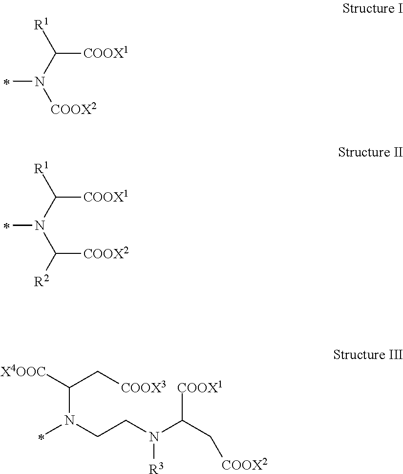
C([COOX1])(N(C)[COOX2])[R1].C([COOX1])(N(C)C([COOX2])[R2])[R1].N(CCN([R3])C([COOX1])C[COOX2])(C)C([X4OOC])C[COOX3]
